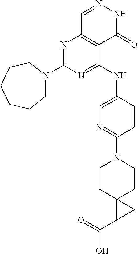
N1=C(N2CCCCCC2)N=C(NC2=CN=C(N3CCC4(CC3)C(C(=O)O)C4)C=C2)C2=C1C=NNC2=O
